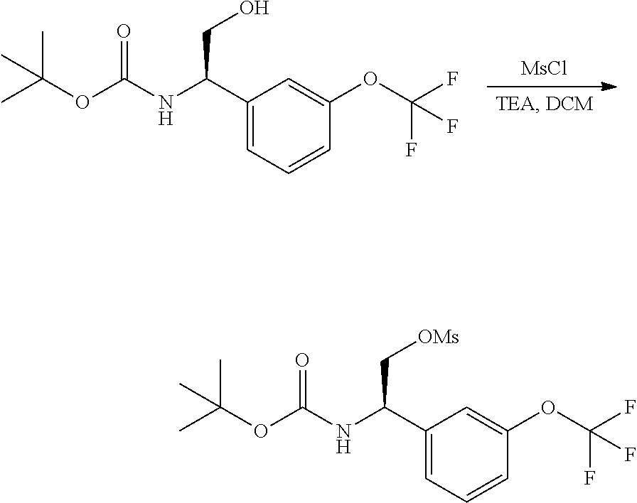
C1(C(NC(OC(C)(C)C)=O)C[OMs])=CC=CC(OC(F)(F)F)=C1.C1(C(NC(OC(C)(C)C)=O)CO)=CC=CC(OC(F)(F)F)=C1.[MsCl]
